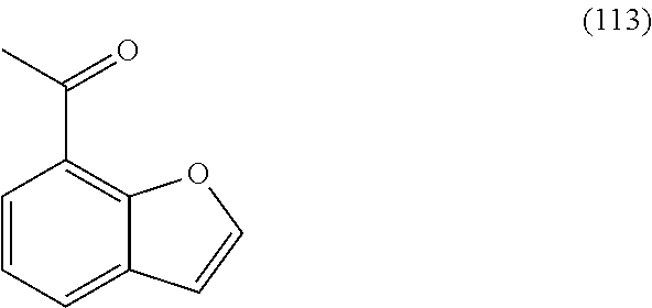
C1=CC=C2C(=C1C(C)=O)OC=C2
